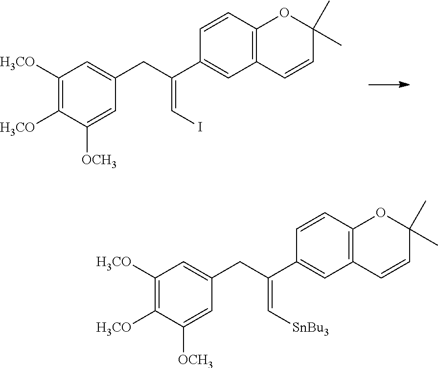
C1([H3CO])=C([H3CO])C=C(CC(C2=CC3=C(C=C2)OC(C)(C)C=C3)=CI)C=C1[OCH3].C1([H3CO])=C([H3CO])C=C(CC(C2=CC3=C(C=C2)OC(C)(C)C=C3)=C[SnBu3])C=C1[OCH3]
